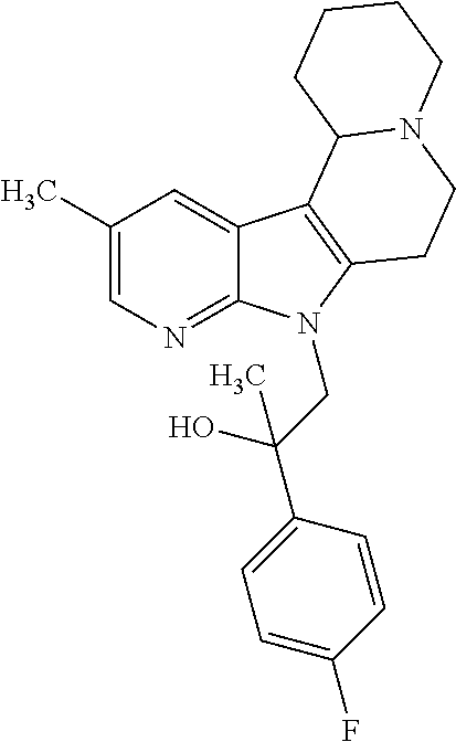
C1(C)=CN=C2C(=C1)C1=C(N2CC(C2=CC=C(F)C=C2)(O)C)CCN2C1CCCC2
